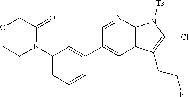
C12=C(N=CC(C3=CC(N4C(=O)COCC4)=CC=C3)=C1)N([Ts])C(Cl)=C2CCF
